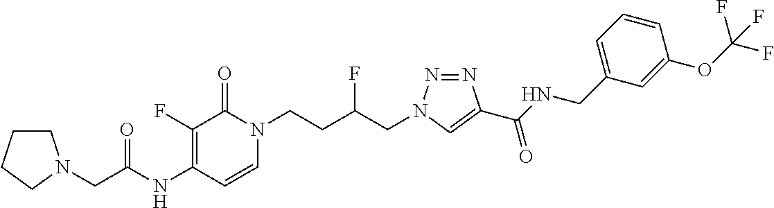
N(C1=C(F)C(=O)N(CCC(CN2N=NC(C(NCC3=CC=CC(OC(F)(F)F)=C3)=O)=C2)F)C=C1)C(=O)CN1CCCC1
